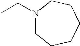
CCN1CCCCCC1
